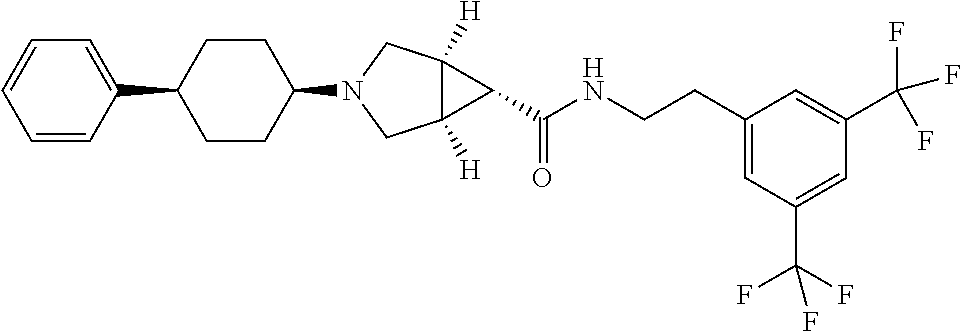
C1(C2CCC(N3CC4([H])C([H])(C3)C4C(NCCC3=CC(C(F)(F)F)=CC(C(F)(F)F)=C3)=O)CC2)=CC=CC=C1
